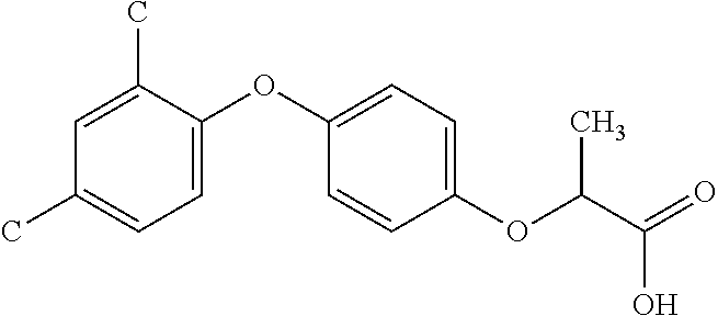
C1=C(C)C(OC2=CC=C(OC(C(=O)O)C)C=C2)=CC=C1C
